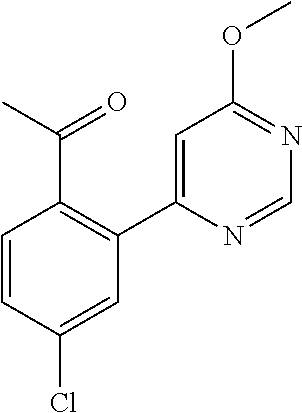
C1=C(C2=C(C(C)=O)C=CC(Cl)=C2)N=CN=C1OC
